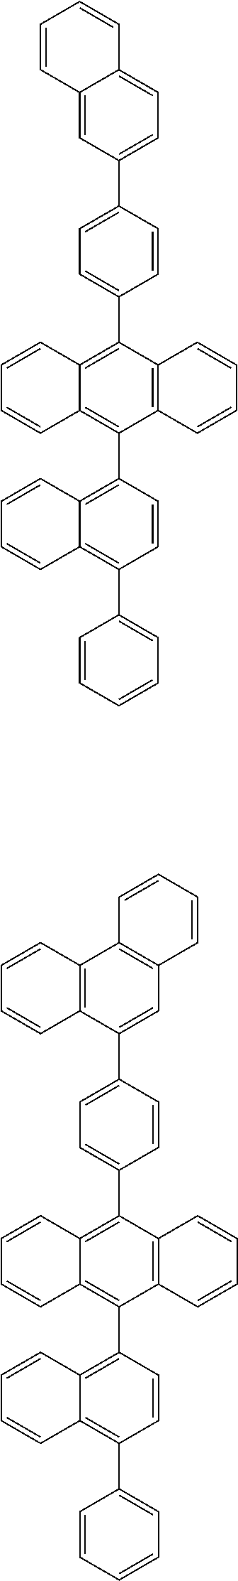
C1=CC=CC=C1C1=C2C(=C(C3=C4C(=C(C5=CC=C(C6=CC=C7C(=C6)C=CC=C7)C=C5)C5=C3C=CC=C5)C=CC=C4)C=C1)C=CC=C2.C1=CC=CC=C1C1=C2C(=C(C3=C4C(=C(C5=CC=C(C6=CC7=C(C8=C6C=CC=C8)C=CC=C7)C=C5)C5=C3C=CC=C5)C=CC=C4)C=C1)C=CC=C2
